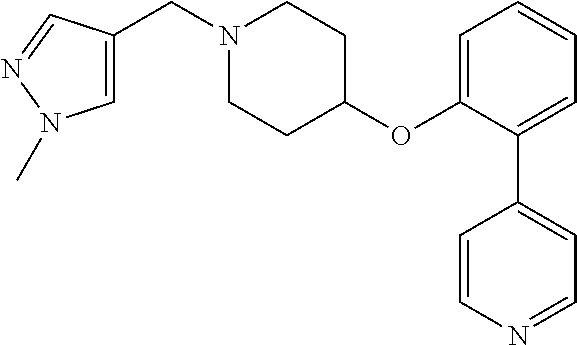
C1=C(CN2CCC(OC3=CC=CC=C3C3=CC=NC=C3)CC2)C=NN1C
